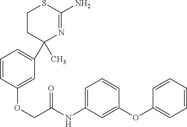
C1(C)(C2=CC=CC(OCC(NC3=CC=CC(OC4=CC=CC=C4)=C3)=O)=C2)N=C(N)SCC1
